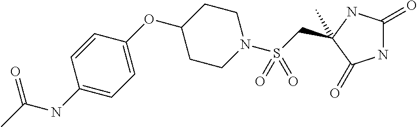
C(S(N1CCC(OC2=CC=C(NC(C)=O)C=C2)CC1)(=O)=O)C1(C)NC(=O)NC1=O
